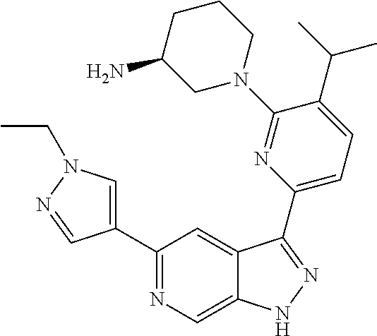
C1(C2=CN(CC)N=C2)=NC=C2C(=C1)C(C1=CC=C(C(C)C)C(N3CCCC(N)C3)=N1)=NN2
